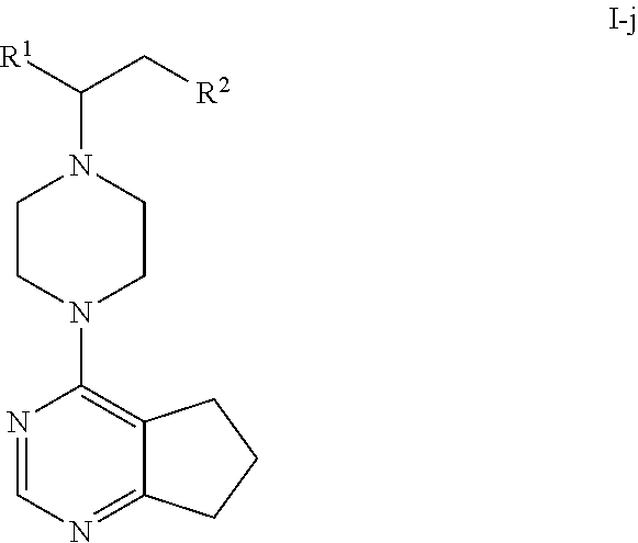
C(C[R2])(N1CCN(C2=C3C(=NC=N2)CCC3)CC1)[R1]
